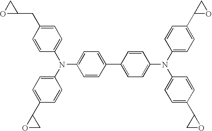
C1(N(C2=CC=C(C3OC3)C=C2)C2=CC=C(CC3CO3)C=C2)=CC=C(C2=CC=C(N(C3=CC=C(C4OC4)C=C3)C3=CC=C(C4CO4)C=C3)C=C2)C=C1
